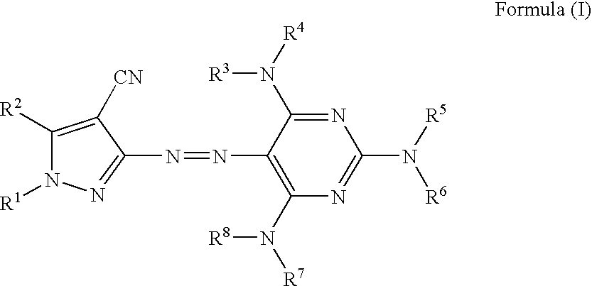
C1([R2])=C([CN])C(N=NC2=C(N([R7])[R8])N=C(N([R5])[R6])N=C2N([R3])[R4])=NN1[R1]
